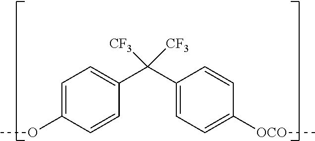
C1=C(OC)C=CC(C(C2=CC=C([OCO]C)C=C2)([CF3])[CF3])=C1
